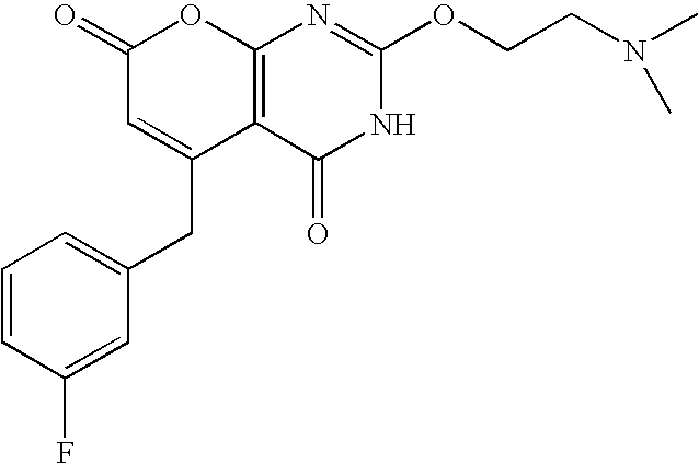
C12=C(C(=O)NC(OCCN(C)C)=N1)C(CC1=CC=CC(F)=C1)=CC(=O)O2
